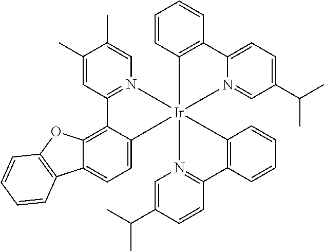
C12=C3C(=CC=C1C1=C(O2)C=CC=C1)[Ir]12(N4=C3C=C(C)C(C)=C4)(C3=C(C=CC=C3)C3=CC=C(C(C)C)C=N31)N1=C(C=CC(C(C)C)=C1)C1=C2C=CC=C1
